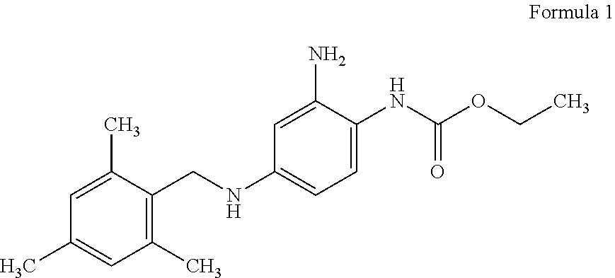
C1=C(C)C(CNC2=CC=C(NC(OCC)=O)C(N)=C2)=C(C)C=C1C
